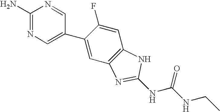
C1(N)=NC=C(C2=CC3=C(C=C2F)NC(NC(NCC)=O)=N3)C=N1
